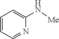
C1=CC=NC(N[Me])=C1
